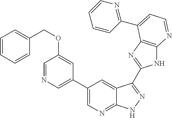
C1(C2=CN=C3C(=C2)C(C2=NC4=C(N2)N=CC=C4C2=NC=CC=C2)=NN3)=CN=CC(OCC2=CC=CC=C2)=C1
